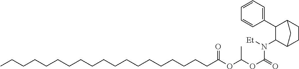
C1(N([Et])C(OC(OC(CCCCCCCCCCCCCCCCCCC)=O)C)=O)C2CCC(C1C1=CC=CC=C1)C2
